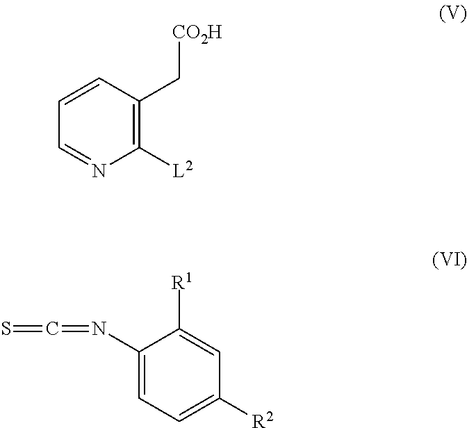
C1=NC([L2])=C(C[CO2H])C=C1.C1(N=C=S)=CC=C([R2])C=C1[R1]
